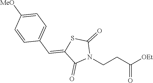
[OEt]C(CCN1C(=O)SC(=CC2=CC=C([MeO])C=C2)C1=O)=O
